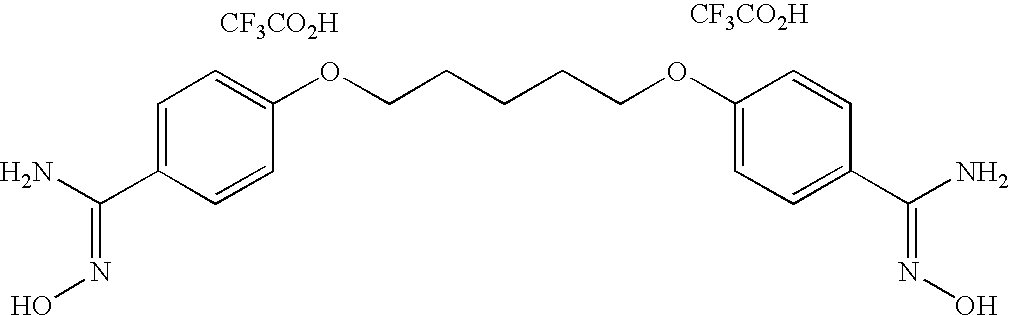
C1=C(C(N)=NO)C=CC(OCCCCCOC2=CC=C(C(=NO)N)C=C2)=C1.[CF3CO2H].[CF3CO2H]
